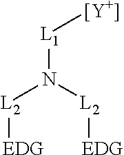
[L1](N([L2][EDG])[L2][EDG])[Y]
